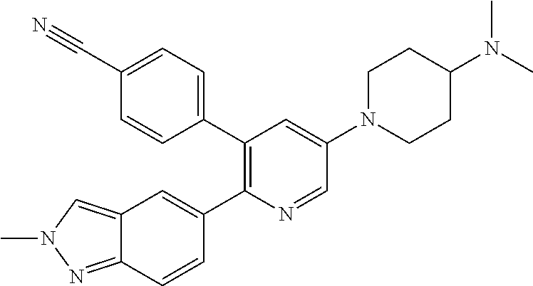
C12=NN(C)C=C1C=C(C1=C(C3=CC=C(C#N)C=C3)C=C(N3CCC(N(C)C)CC3)C=N1)C=C2
